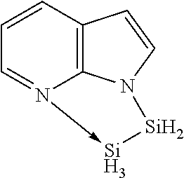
C12=C3C=CC=N1->[Si][Si]N2C=C3
